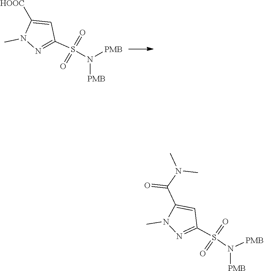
N1=C(S(=O)(=O)N([PMB])[PMB])C=C([HOOC])N1C.N1=C(S(=O)(=O)N([PMB])[PMB])C=C(C(N(C)C)=O)N1C
